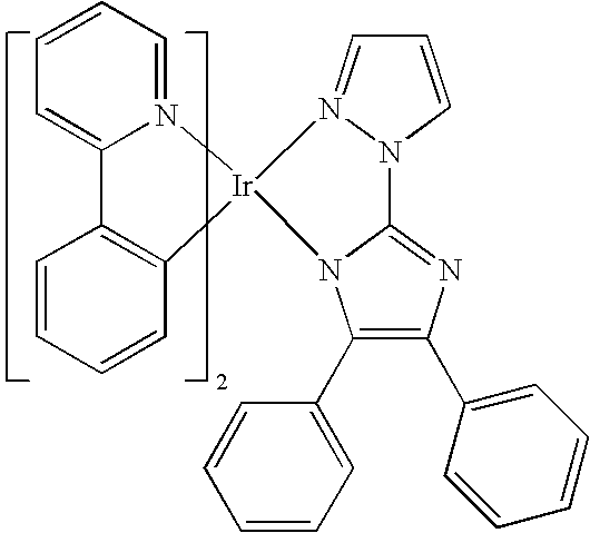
C1=N2N(C=C1)C1=NC(C3=CC=CC=C3)=C(C3=CC=CC=C3)N1[Ir]21N2=CC=CC=C2C2=C1C=CC=C2
